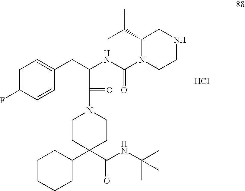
C1CCCC(C2(C(NC(C)(C)C)=O)CCN(C(=O)C(CC3=CC=C(F)C=C3)NC(N3CCNCC3C(C)C)=O)CC2)C1.Cl
